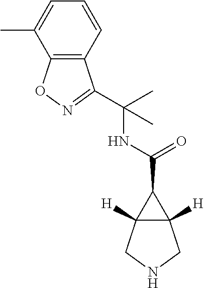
C12([H])C([H])(CNC1)C2C(=O)NC(C)(C)C1=NOC2=C1C=CC=C2C
